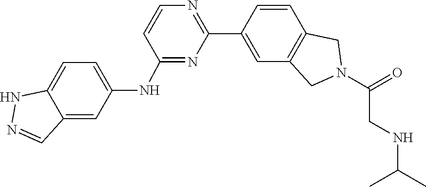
N(C(C)C)CC(N1CC2=C(C1)C=C(C1=NC=CC(NC3=CC=C4NN=CC4=C3)=N1)C=C2)=O
